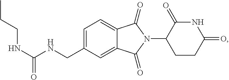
C1=C(CNC(NCCC)=O)C=C2C(=C1)C(=O)N(C1CCC(=O)NC1=O)C2=O
